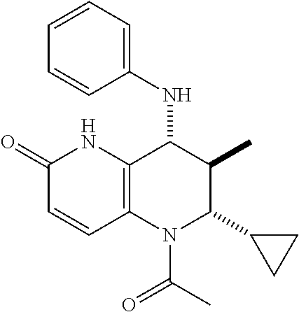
C1(=O)C=CC2=C(N1)C(NC1=CC=CC=C1)C(C)C(C1CC1)N2C(C)=O
